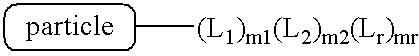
C[(L1)m1(L2)m2(Lr)mr]
